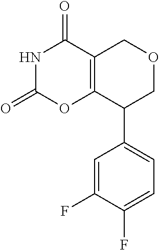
C1=C(F)C(F)=CC=C1C1COCC2=C1OC(=O)NC2=O
